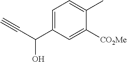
C1=C(C(O)C#C)C=C([CO2Me])C(C)=C1
